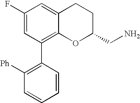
C1(F)=CC(C2=C([Ph])C=CC=C2)=C2C(=C1)CCC(CN)O2
